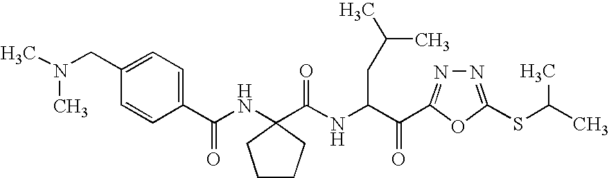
C1(CN(C)C)=CC=C(C(NC2(C(NC(C(=O)C3=NN=C(SC(C)C)O3)CC(C)C)=O)CCCC2)=O)C=C1
